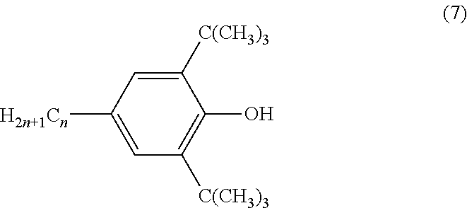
C1([C(CH3)3])=CC([H2n+1Cn])=CC([C(CH3)3])=C1O
